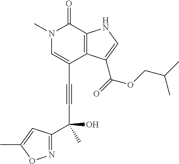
C(C1=CN(C)C(=O)C2=C1C(C(=O)OCC(C)C)=CN2)#CC(C1=NOC(C)=C1)(O)C
